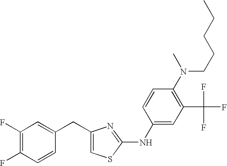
C1(CC2=CC(F)=C(F)C=C2)=CSC(NC2=CC(C(F)(F)F)=C(N(CCCCC)C)C=C2)=N1
